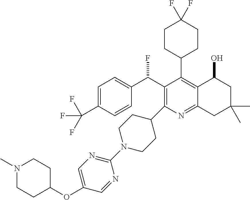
C1=C(C(F)(F)F)C=CC(C(C2=C(C3CCN(C4=NC=C(OC5CCN(C)CC5)C=N4)CC3)N=C3C(=C2C2CCC(F)(F)CC2)C(O)CC(C)(C)C3)F)=C1
